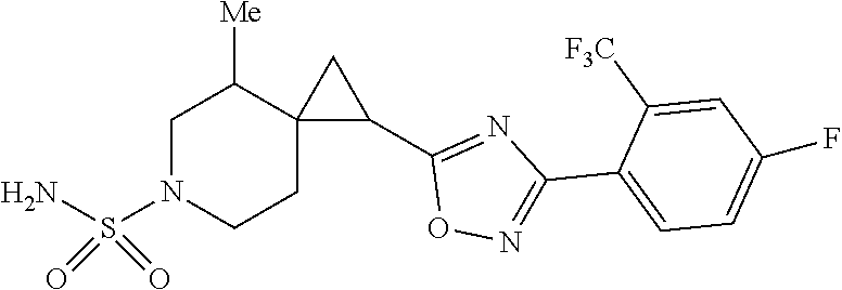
C1([F3C])=CC(F)=CC=C1C1=NOC(C2CC23CCN(S(N)(=O)=O)CC3[Me])=N1
